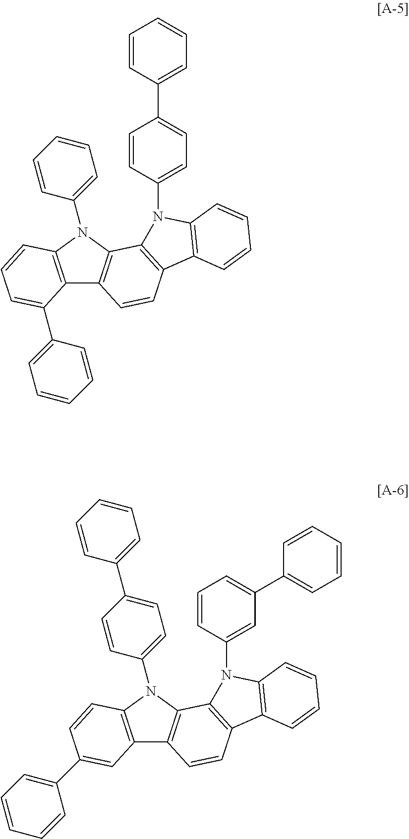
C12=C(N(C3=CC=CC=C3)C3=C1C=CC1=C3N(C3=CC=C(C4=CC=CC=C4)C=C3)C3=C1C=CC=C3)C=CC=C2C1=CC=CC=C1.C12=C(N(C3=CC=C(C4=CC=CC=C4)C=C3)C3=C1C=CC1=C3N(C3=CC(C4=CC=CC=C4)=CC=C3)C3=C1C=CC=C3)C=CC(C1=CC=CC=C1)=C2
